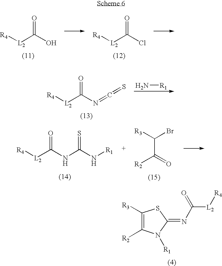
O=C(Cl)[L2][R4].O=C(O)[L2][R4].C1([R3])=C([R2])N([R1])C(=NC([L2][R4])=O)S1.O=C(N=C=S)[L2][R4].N[R1].C(C(=O)[R2])([R3])Br.O=C(NC(N[R1])=S)[L2][R4]
